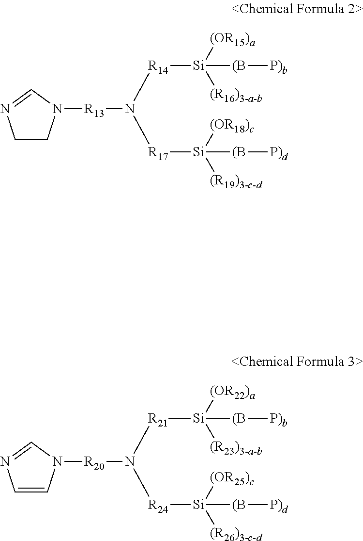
[R13](N1CCN=C1)N([R14][Si]([(B][P)b])([(OR15)a])[(R16)3-a-b])[R17][Si]([(B][P)d])([(OR18)c])[(R19)3-c-d].[R20](N1C=CN=C1)N([R21][Si]([(B][P)b])([(OR22)a])[(R23)3-a-b])[R24][Si]([(B][P)d])([(OR25)c])[(R26)3-c-d]
